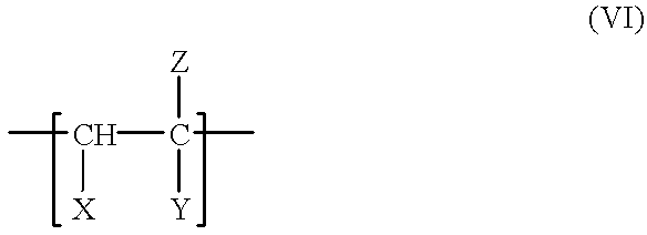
C(C([Y])([Z])C)([X])C
